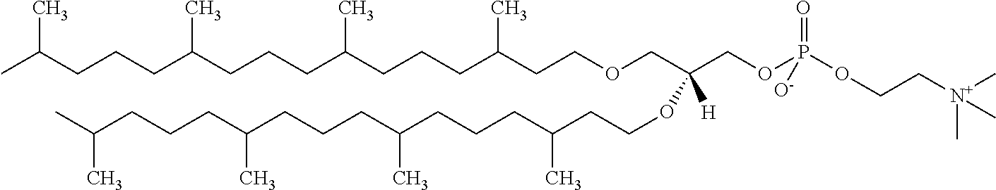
CC(CCCC(CCCC(CCCC(CCOCC(OCCC(CCCC(CCCC(CCCC(C)C)C)C)C)([H])COP(OCC[N+](C)(C)C)(=O)[O-])C)C)C)C
